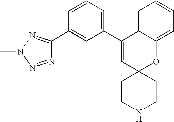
C1=CC=C(C2=CC3(OC4=CC=CC=C24)CCNCC3)C=C1C1=NN(C)N=N1
